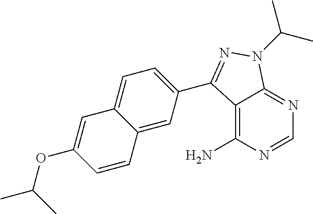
C12=C(N)N=CN=C1N(C(C)C)N=C2C1=CC=C2C(=C1)C=CC(OC(C)C)=C2
